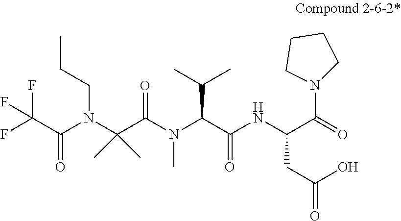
FC(C(=O)N(C(C(N(C)C(C(=O)NC(CC(O)=O)C(N1CCCC1)=O)C(C)C)=O)(C)C)CCC)(F)F
